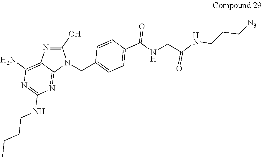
C1(O)=NC2=C(N)N=C(NCCCC)N=C2N1CC1=CC=C(C(NCC(NCCC[N3])=O)=O)C=C1
